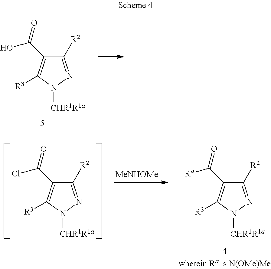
C1([R2])=NN([CHR1R1a])C([R3])=C1C(=O)O.C1([R2])=NN([CHR1R1a])C([R3])=C1C(=O)Cl.C1([R2])=NN([CHR1R1a])C([R3])=C1C(=O)[Ra].[MeNHOMe]
